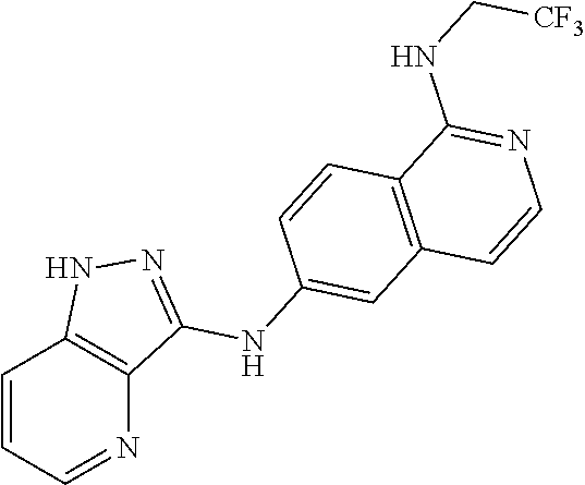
C1=CC=NC2=C1NN=C2NC1=CC2=C(C=C1)C(NC[CF3])=NC=C2
